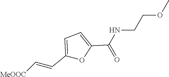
C1(C=C[MeOOC])=CC=C(C(NCCOC)=O)O1
